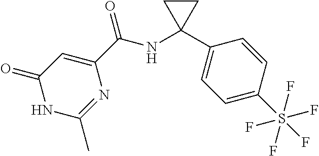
C1(=O)NC(C)=NC(C(=O)NC2(C3=CC=C(S(F)(F)(F)(F)F)C=C3)CC2)=C1
